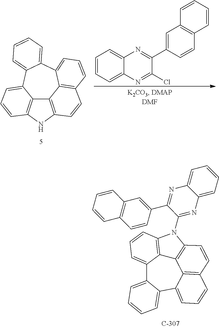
N1C2=C3C4=C1C=CC1=C4C(=CC=C1)C1=CC=CC=C1C3=CC=C2.C1=CC=C2C(=C1)N=C(C1=CC3=C(C=C1)C=CC=C3)C(Cl)=N2.C12=C3N(C4=NC5=CC=CC=C5N=C4C4=CC5=C(C=C4)C=CC=C5)C4=C1C1=C(C=C4)C=CC=C1C1=CC=CC=C1C2=CC=C3
